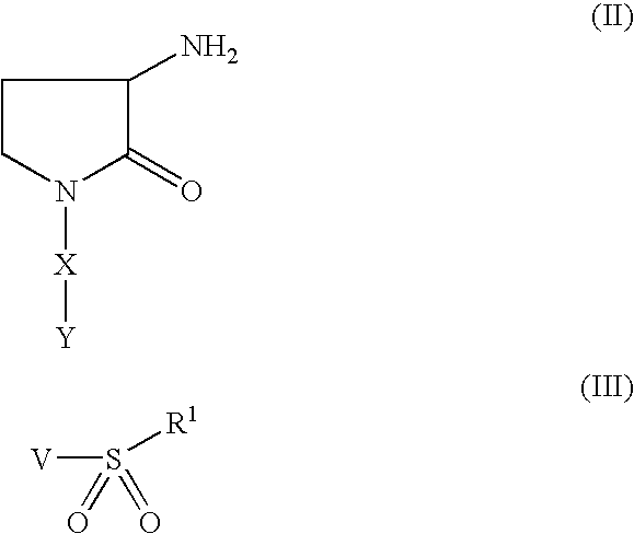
C1CN([X][Y])C(=O)C1N.[V]S(=O)(=O)[R1]
